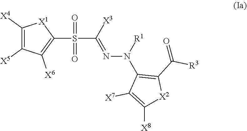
C1([X4])=C([X5])C([X6])=C(S(=O)(=O)C(=NN([R1])C2=C(C([R3])=O)[X2]C([X8])=C2[X7])[X3])[X1]1
